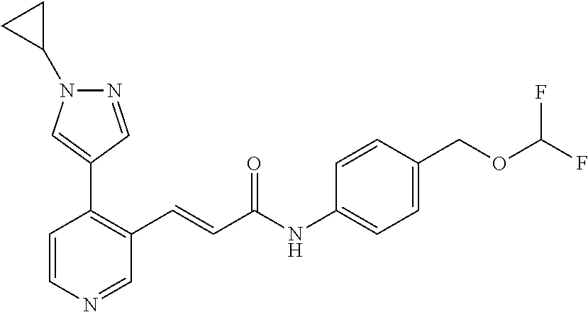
C1=CN=CC(C=CC(NC2=CC=C(COC(F)F)C=C2)=O)=C1C1=CN(C2CC2)N=C1
